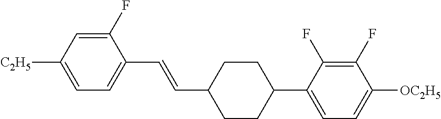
C1(F)=CC([C2H5])=CC=C1C=CC1CCC(C2=CC=C([OC2H5])C(F)=C2F)CC1
